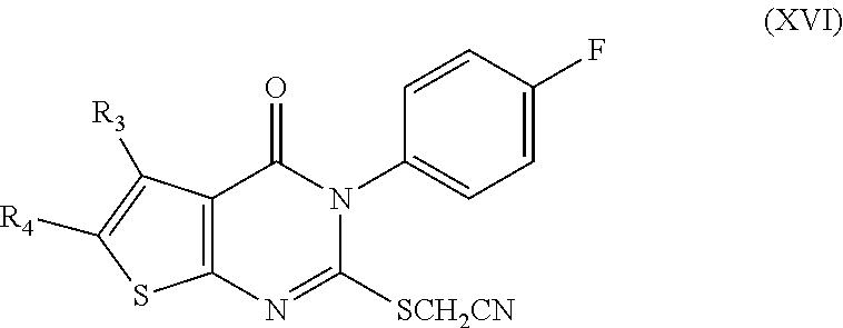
C12=C(N=C([SCH2CN])N(C3=CC=C(F)C=C3)C1=O)SC([R4])=C2[R3]
